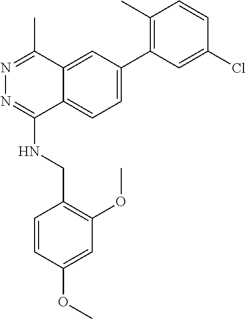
C12=CC(C3=C(C)C=CC(Cl)=C3)=CC=C1C(NCC1=C(OC)C=C(OC)C=C1)=NN=C2C
